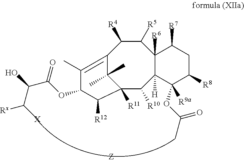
C12([R11])C([R10])C3([H])C([R6])(C([R5])C([R4])C(=C(C)C(OC(C(O)C([X])[Rx])=O)C1[R12])C2(C)C)C([R7])CC([R8])C3([R9a])OC(=O)C
